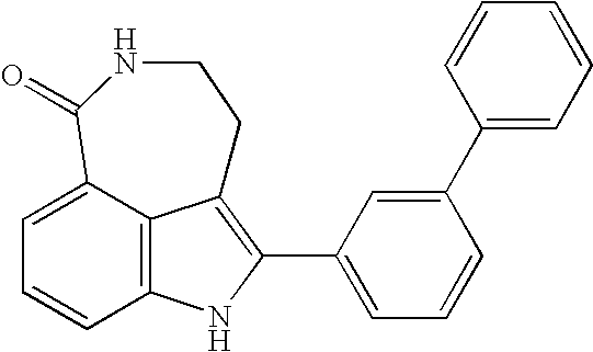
C12=C3C(=CC=C1)C(=O)NCCC3=C(C1=CC=CC(C3=CC=CC=C3)=C1)N2
